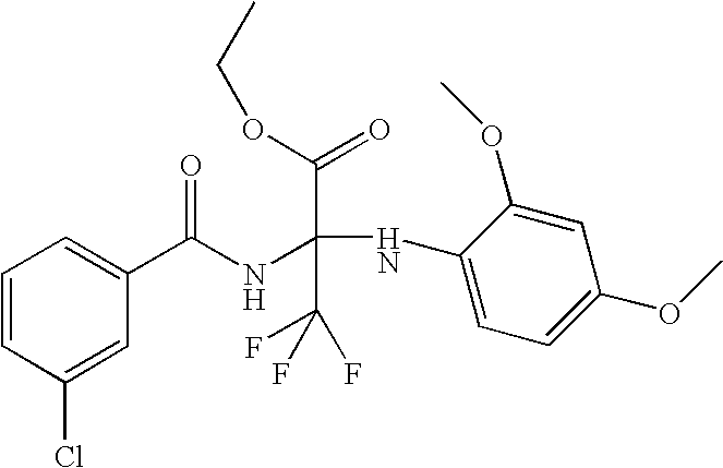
C1=CC(Cl)=CC(C(NC(NC2=CC=C(OC)C=C2OC)(C(OCC)=O)C(F)(F)F)=O)=C1
